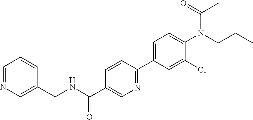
C(C1=CN=C(C2=CC=C(N(CCC)C(C)=O)C(Cl)=C2)C=C1)(NCC1=CN=CC=C1)=O
